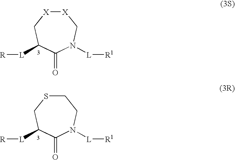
[X]1[X]CC([L][R])C(=O)N([L][R1])C1.C1SCC([L][R])C(=O)N([L][R1])C1
